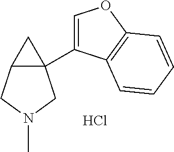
Cl.C12(C3=COC4=C3C=CC=C4)C(CN(C)C1)C2
